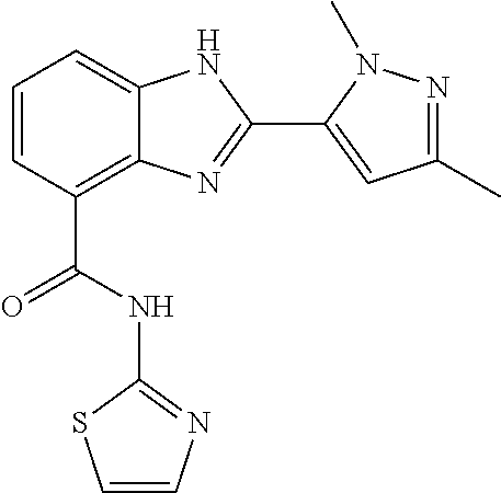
C1=CC(C(=O)NC2=NC=CS2)=C2C(=C1)NC(C1=CC(C)=NN1C)=N2
